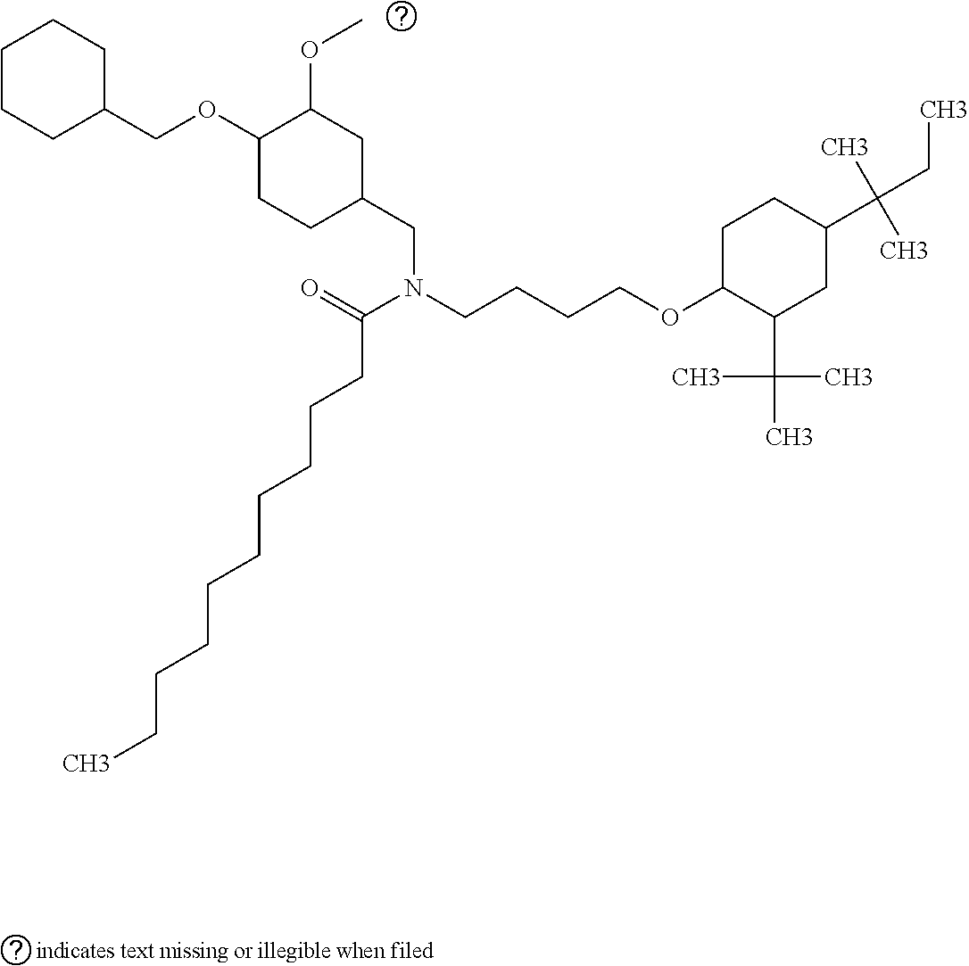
C1CCC(COC2CCC(CN(CCCCOC3C(C(C)(C)C)CC(C(C)(CC)C)CC3)C(=O)CCCCCCCCCC)CC2OC)CC1
